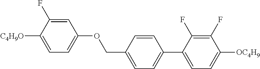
C1=C(F)C([C4H9O])=CC=C1OCC1=CC=C(C2=CC=C([OC4H9])C(F)=C2F)C=C1
